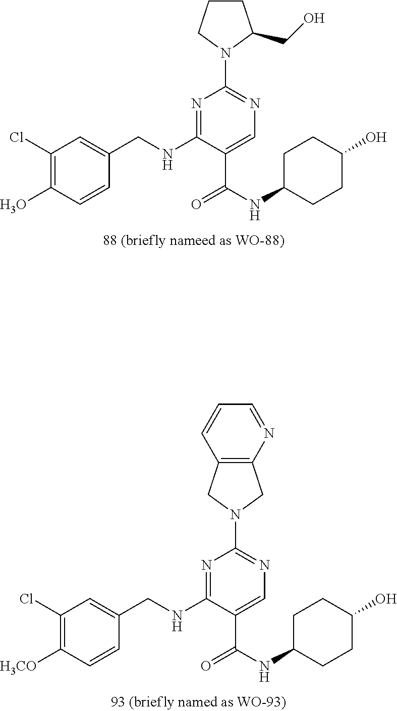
C1(Cl)=C([H3CO])C=CC(CNC2=NC(N3CC4=C(C3)C=CC=N4)=NC=C2C(=O)NC2CCC(O)CC2)=C1.C1(Cl)=C(O)C=CC(CNC2=NC(N3C(CO)CCC3)=NC=C2C(=O)NC2CCC(O)CC2)=C1
